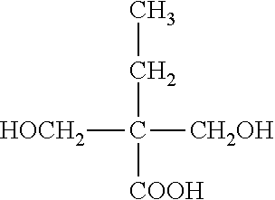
[HOCH2]C([CH2OH])([COOH])CC
